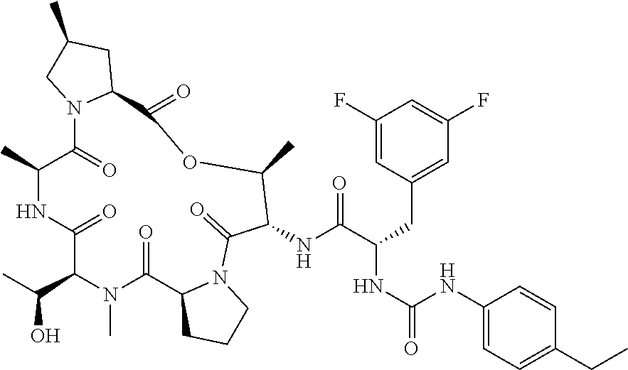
OC(C1N(C)C(=O)C2CCCN2C(=O)C(NC(C(CC2=CC(F)=CC(F)=C2)NC(=O)NC2=CC=C(CC)C=C2)=O)C(C)OC(=O)C2CC(C)CN2C(=O)C(C)NC1=O)C
